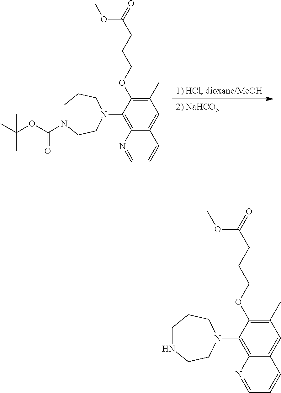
C1N(C(OC(C)(C)C)=O)CCN(C2=C3C(=CC(C)=C2OCCCC(=O)OC)C=CC=N3)CC1.C1NCCN(C2=C3C(=CC(C)=C2OCCCC(=O)OC)C=CC=N3)CC1
